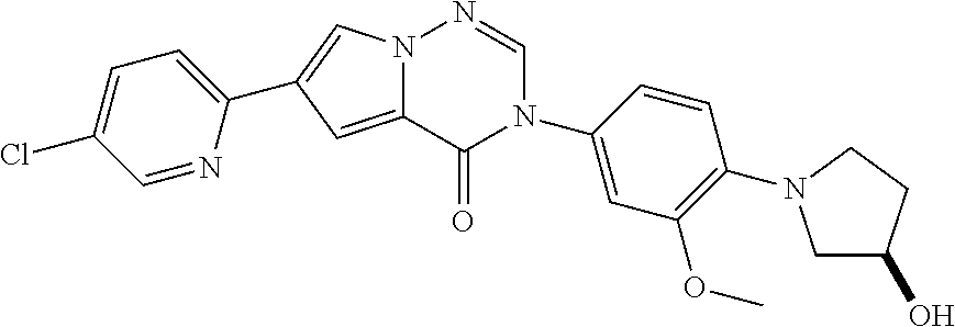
C12=CC(C3=CC=C(Cl)C=N3)=CN1N=CN(C1=CC(OC)=C(N3CC(O)CC3)C=C1)C2=O
